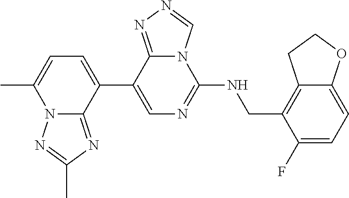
C1=C(C)N2C(=NC(C)=N2)C(C2=CN=C(NCC3=C4C(=CC=C3F)OCC4)N3C2=NN=C3)=C1
